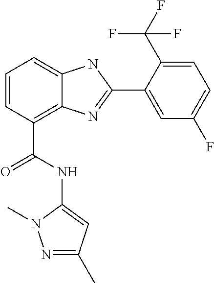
C1=CC(C(NC2=CC(C)=NN2C)=O)=C2C(=C1)NC(C1=CC(F)=CC=C1C(F)(F)F)=N2
